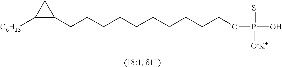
C(CCCCCCCCOP(O)(=S)[O-K+])CC1C([C6H13])C1
